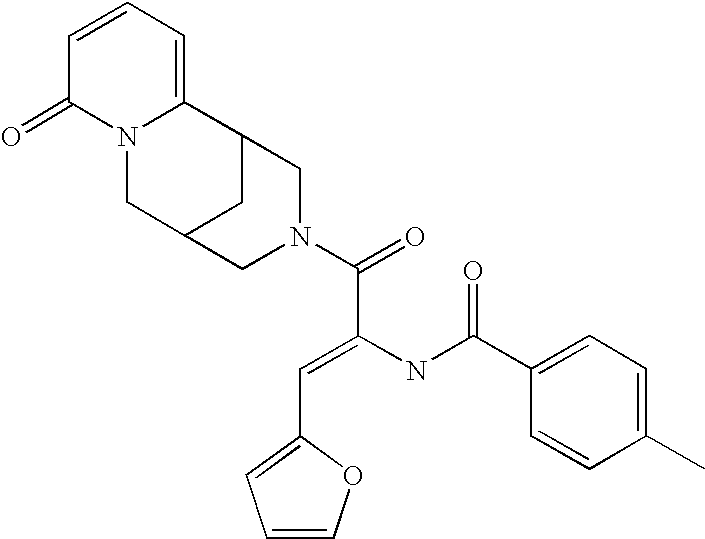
C1=CC=C2N(C1=O)CC1CC2CN(C(=O)C(NC(C2=CC=C(C)C=C2)=O)=CC2=CC=CO2)C1
